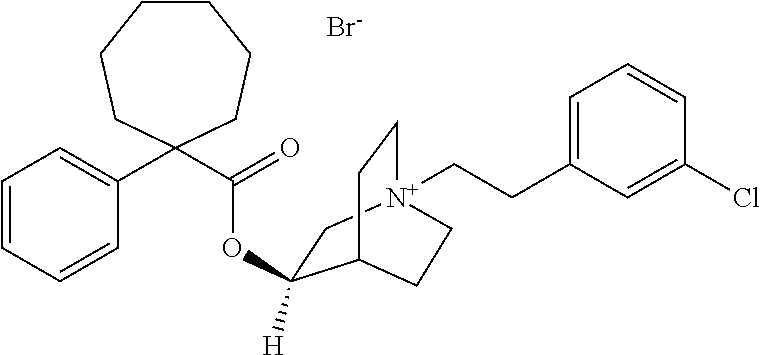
[Br-].C1CCCC(C(=O)OC2([H])C[N+]3(CCC4=CC=CC(Cl)=C4)CCC2CC3)(C2=CC=CC=C2)CC1
